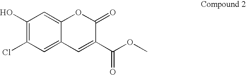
C1(O)=C(Cl)C=C2C(=C1)OC(=O)C(C(OC)=O)=C2
